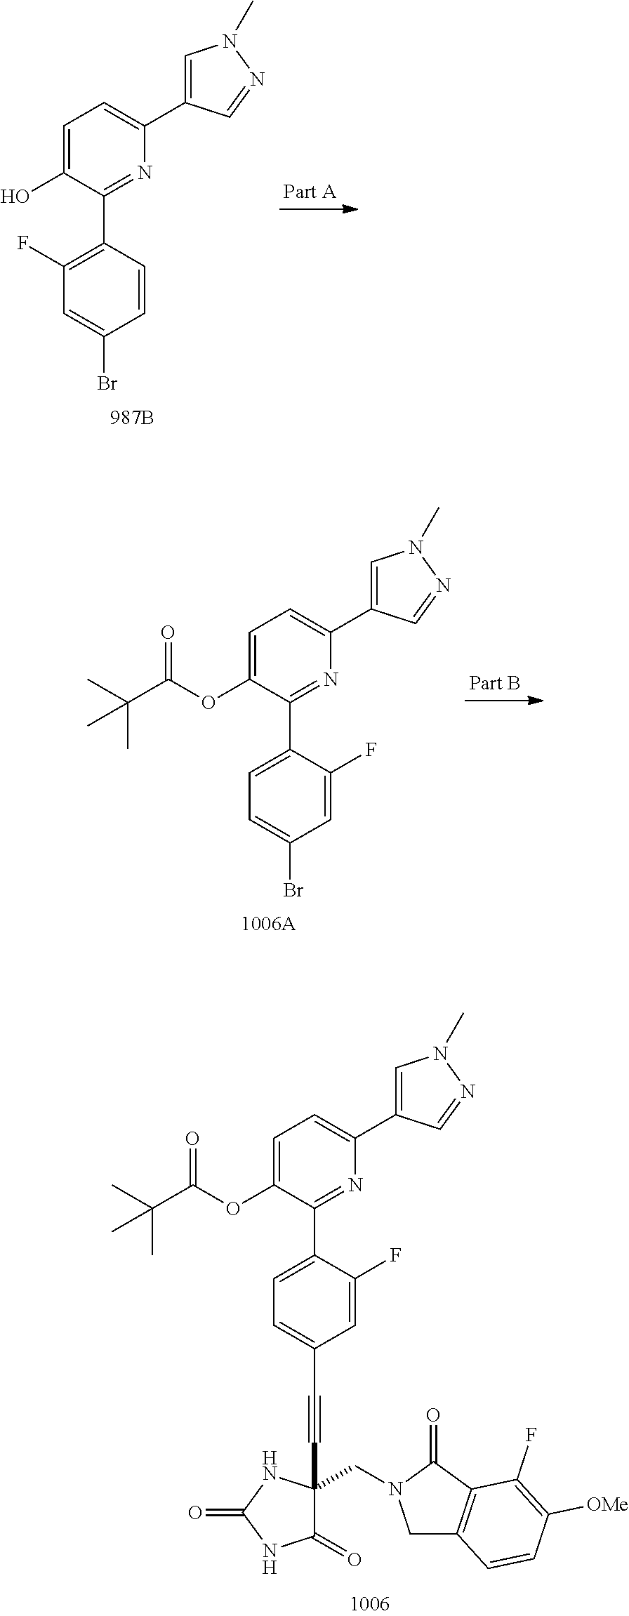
BrC1=CC(F)=C(C2=NC(C3=CN(C)N=C3)=CC=C2O)C=C1.BrC1=CC=C(C2=NC(C3=CN(C)N=C3)=CC=C2OC(C(C)(C)C)=O)C(F)=C1.C(#CC1(CN2CC3=C(C2=O)C(F)=C([OMe])C=C3)C(=O)NC(=O)N1)C1=CC=C(C2=NC(C3=CN(C)N=C3)=CC=C2OC(C(C)(C)C)=O)C(F)=C1
